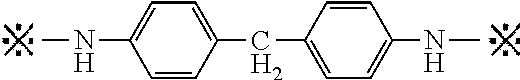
C1=CC(CC2=CC=C(NC)C=C2)=CC=C1NC
